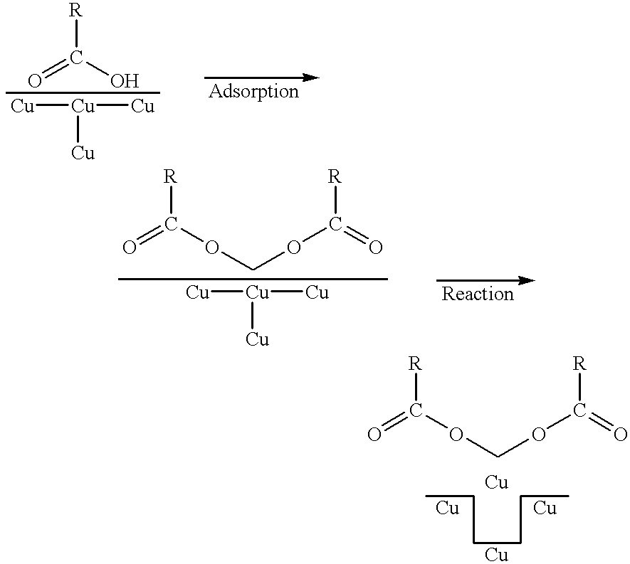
O=C(O)[R].[Cu][Cu]([Cu])[Cu].O=C(OCOC(=O)[R])[R].[Cu][Cu]([Cu])[Cu].O=C(OCOC(=O)[R])[R].CCCCCC.[Cu].[Cu].[Cu].[Cu]
